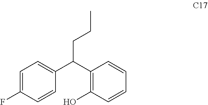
C1=C(F)C=CC(C(C2=C(O)C=CC=C2)CCC)=C1
